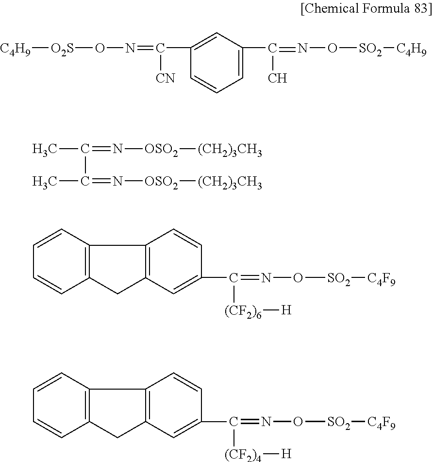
C1=CC=C(C(=NO[SO2][C4H9])C)C=C1C(=NO[O2S][C4H9])[CN].CC(C(C)=N[OSO2][(CH2)3CH3])=N[OSO2][(CH2)3CH3].C12=C(CC3=C1C=CC(C(=NO[SO2][C4F9])[(CF2)6][H])=C3)C=CC=C2.C12=C(CC3=C1C=CC(C(=NO[SO2][C4F9])[(CF2)4][H])=C3)C=CC=C2
